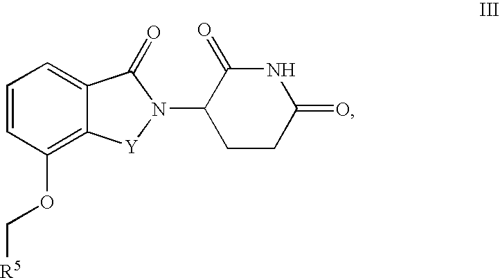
C1=CC(OC[R5])=C2C(=C1)C(=O)N(C1CCC(=O)NC1=O)[Y]2
